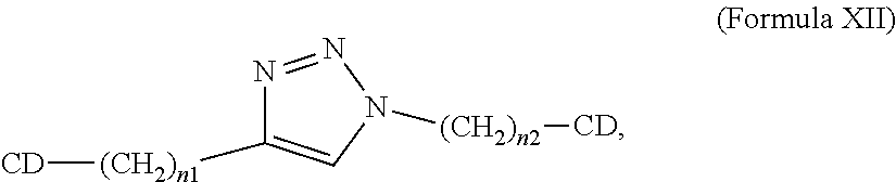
N1=NN([(CH2)n2][CD])C=C1[(CH2)n1][CD]
